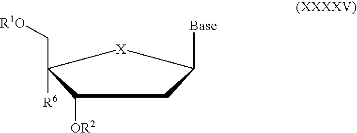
C1([OR2])C([R6])(C[R1O])[X]C([Base])C1
